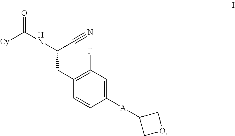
C1([A]C2COC2)=CC(F)=C(CC(NC([Cy])=O)C#N)C=C1
